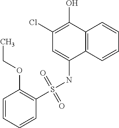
C12=C(C=CC=C1)C(NS(C1=C(OCC)C=CC=C1)(=O)=O)=CC(Cl)=C2O
